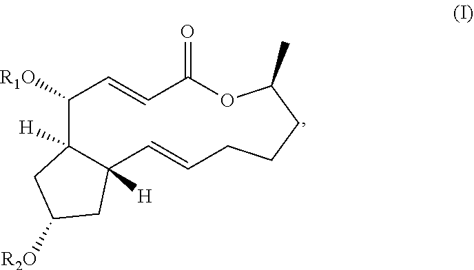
C1([R1O])C2([H])C([H])(C=CCCCC(C)OC(=O)C=C1)CC([R2O])C2
